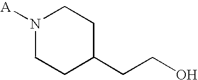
[A]N1CCC(CCO)CC1
